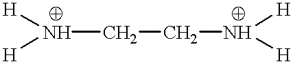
[H]N([H])CCN([H])[H]
